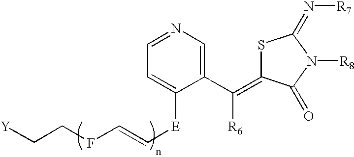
[Y]CCFC=C[E]C1=CC=NC=C1C([R6])=C1SC(=N[R7])N([R8])C1=O
